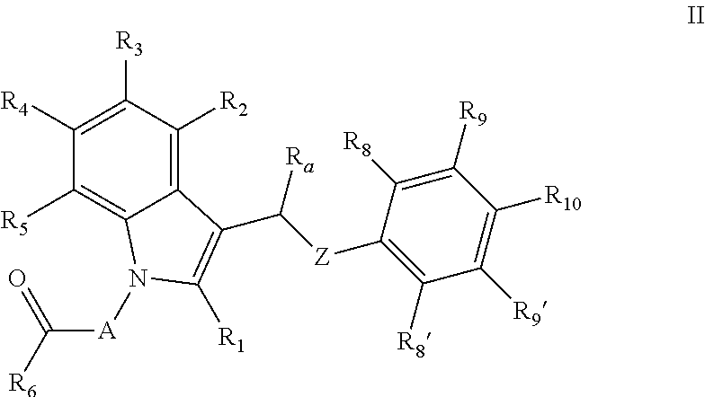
C12=C([R2])C([R3])=C([R4])C([R5])=C1N([A]C(=O)[R6])C([R1])=C2C([Z]C1=C([R8])C([R9])=C([R10])C([R9])=C1[R8])[Ra]
